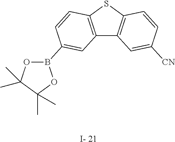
C12=C(SC3=C1C=C([CN])C=C3)C=CC(B1OC(C)(C)C(C)(C)O1)=C2.[I- 21]
